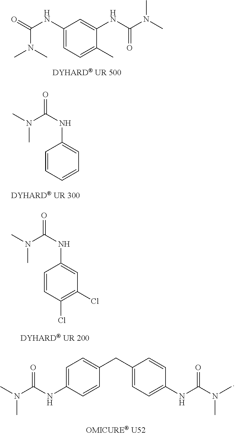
C(NC1=CC=C(C)C(NC(N(C)C)=O)=C1)(=O)N(C)C.N(C(NC1=CC=CC=C1)=O)(C)C.N(C(NC1=CC(Cl)=C(Cl)C=C1)=O)(C)C.C1=C(NC(N(C)C)=O)C=CC(CC2=CC=C(NC(N(C)C)=O)C=C2)=C1
